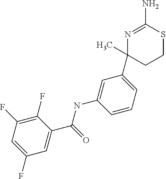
N1=C(N)SCCC1(C1=CC=CC(NC(=O)C2=CC(F)=CC(F)=C2F)=C1)C
